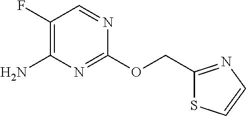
C1(COC2=NC(N)=C(F)C=N2)=NC=CS1
